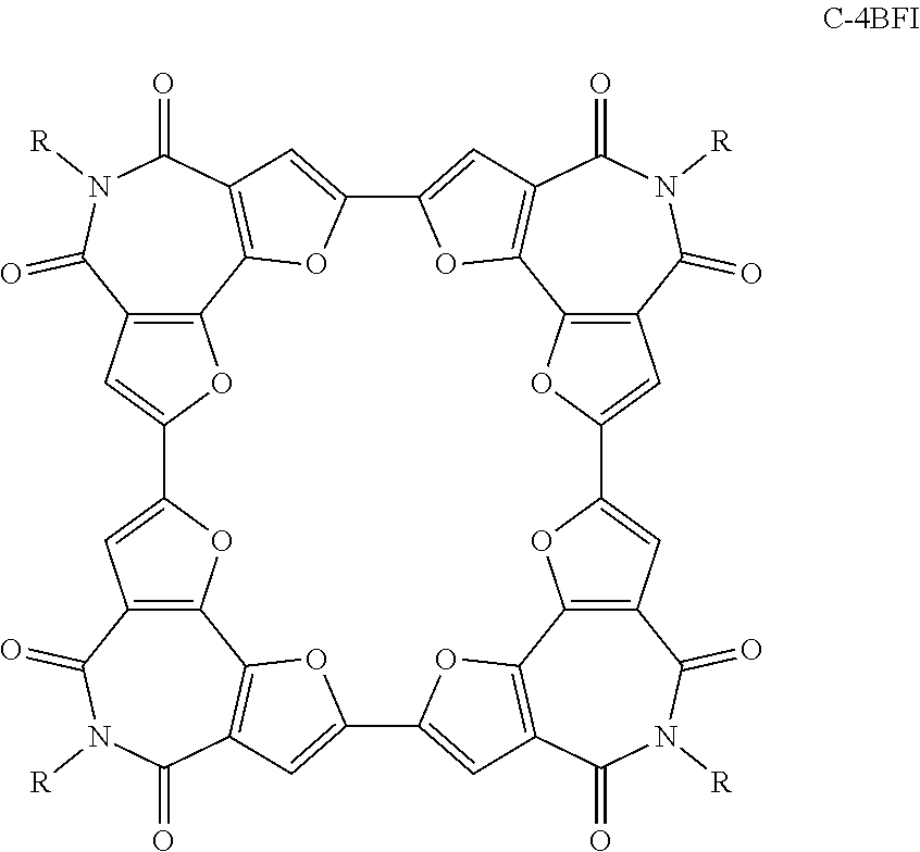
C12=C3C4=C(C(=O)N([R])C1=O)C=C(O4)C1=CC4=C(C5=C(C(=O)N([R])C4=O)C=C(O5)C4=CC5=C(O4)C4=C(C(=O)N([R])C5=O)C=C(C5=CC6=C(C7=C(C=C(C(=C2)O3)O7)C(=O)N([R])C6=O)O5)O4)O1
